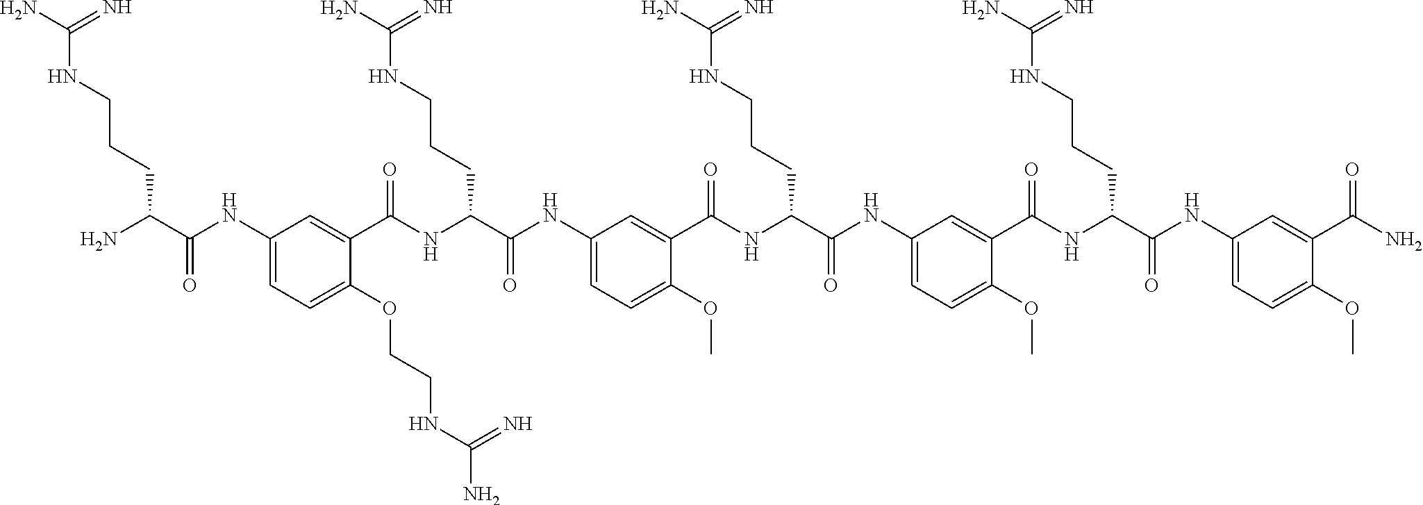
C1(NC(C(N)CCCNC(N)=N)=O)=CC=C(OCCNC(N)=N)C(C(NC(C(NC2=CC=C(OC)C(C(NC(C(NC3=CC=C(OC)C(C(NC(C(NC4=CC=C(OC)C(C(N)=O)=C4)=O)CCCNC(N)=N)=O)=C3)=O)CCCNC(N)=N)=O)=C2)=O)CCCNC(N)=N)=O)=C1
